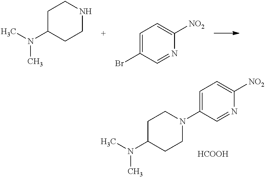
C1C(N(C)C)CCN(C2=CC=C([NO2])N=C2)C1.[HCOOH].C1C(N(C)C)CCNC1.C1=C(Br)C=NC([NO2])=C1
